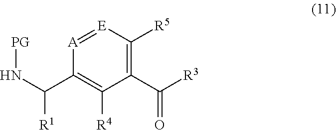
[A]1=[E]C([R5])=C(C([R3])=O)C([R4])=C1C(N[PG])[R1]
